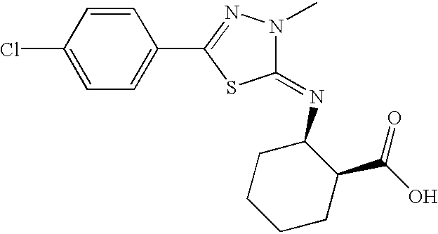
ClC1=CC=C(C2=NN(C)C(=NC3CCCCC3C(O)=O)S2)C=C1
